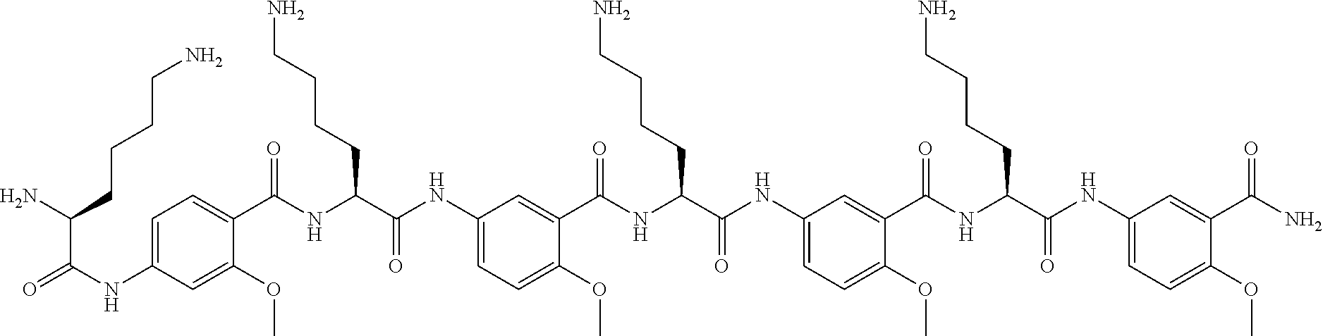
C1=C(NC(=O)C(CCCCN)N)C=C(OC)C(C(NC(C(NC2=CC=C(OC)C(C(NC(C(NC3=CC=C(OC)C(C(NC(C(NC4=CC=C(OC)C(C(N)=O)=C4)=O)CCCCN)=O)=C3)=O)CCCCN)=O)=C2)=O)CCCCN)=O)=C1
